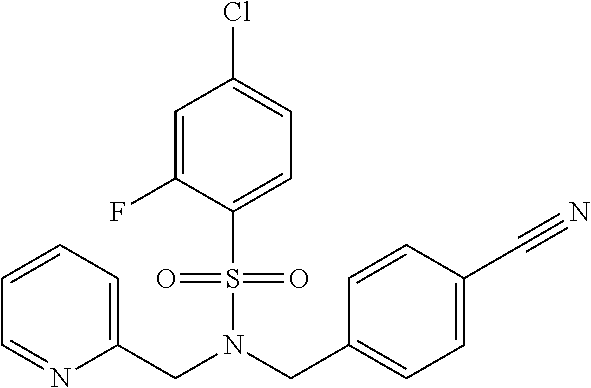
C1=C(F)C(S(N(CC2=CC=C(C#N)C=C2)CC2=CC=CC=N2)(=O)=O)=CC=C1Cl
